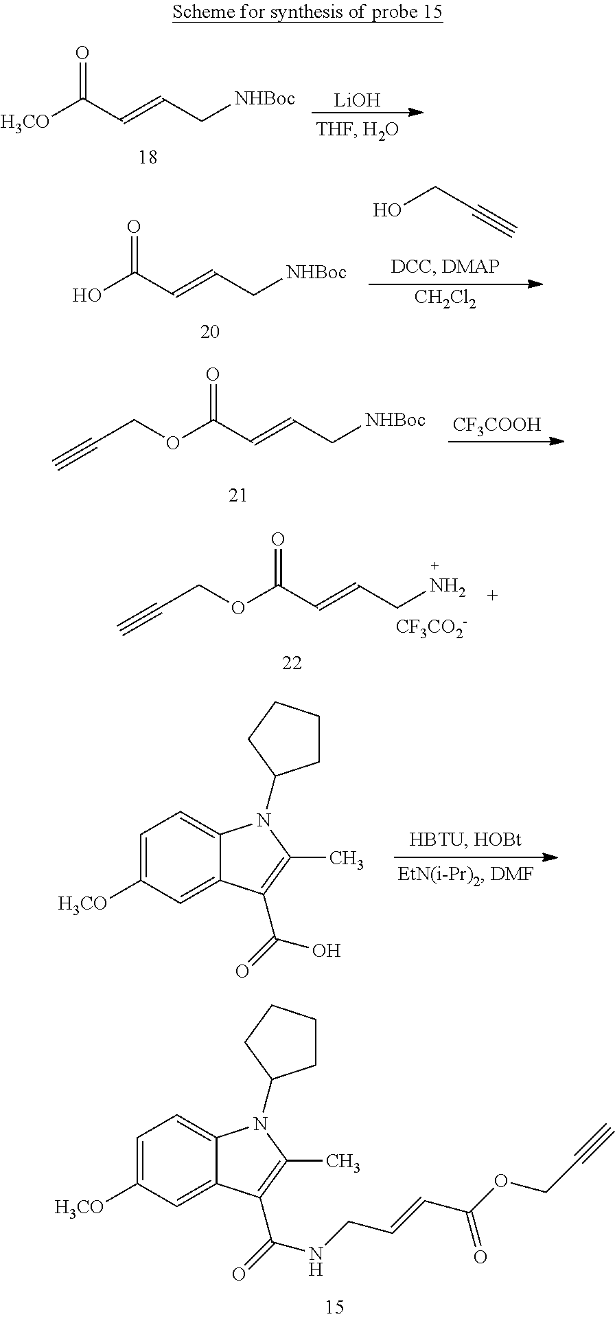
C1=C([H3CO])C=C2C(=C1)N(C1CCCC1)C(C)=C2C(=O)NCC=CC(OCC#C)=O.C(=CC[NHBoc])C(=O)[H3CO].[LiOH].C(=CC[NHBoc])C(=O)O.OCC#C.[CH2Cl2].C(=CC[NHBoc])C(=O)OCC#C.[CF3COOH].C(=CCN)C(=O)OCC#C.[CF3CO2-].C1=C([H3CO])C=C2C(=C1)N(C1CCCC1)C(C)=C2C(=O)O
